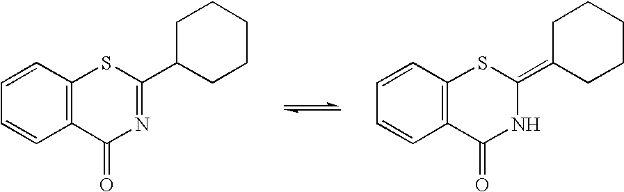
C1=CC2=C(C=C1)C(=O)N=C(C1CCCCC1)S2.C1=CC2=C(C=C1)C(=O)NC(=C1CCCCC1)S2
